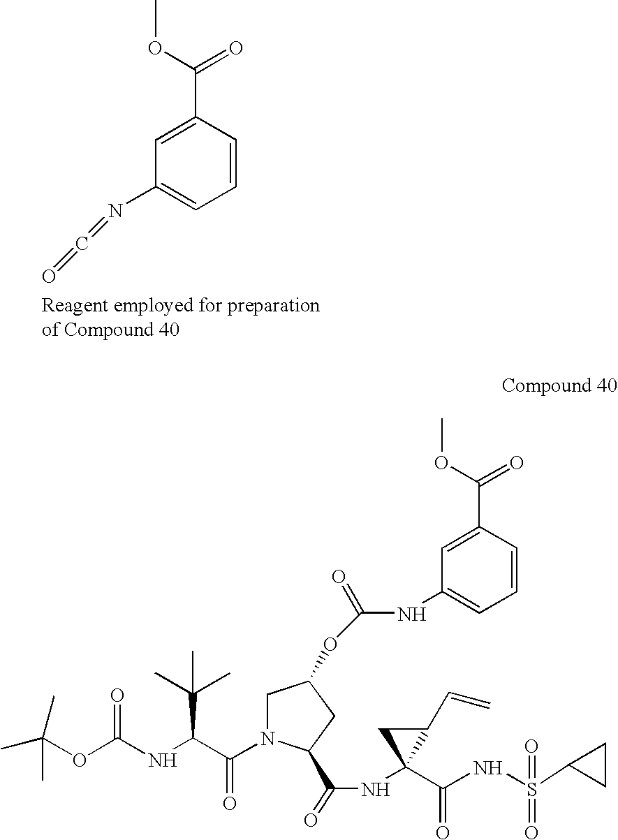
C1=CC(C(OC)=O)=CC(N=C=O)=C1.CC(OC(NC(C(N1CC(OC(=O)NC2=CC=CC(C(OC)=O)=C2)CC1C(=O)NC1(C(=O)NS(=O)(C2CC2)=O)C(C=C)C1)=O)C(C)(C)C)=O)(C)C
